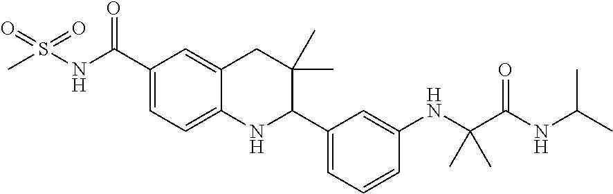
N(C(C1=CC=C2C(=C1)CC(C)(C)C(C1=CC=CC(NC(C(NC(C)C)=O)(C)C)=C1)N2)=O)S(C)(=O)=O
